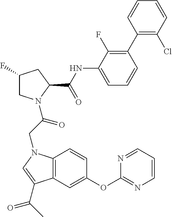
C1(F)CN(C(CN2C3=C(C=C(OC4=NC=CC=N4)C=C3)C(C(C)=O)=C2)=O)C(C(NC2=CC=CC(C3=C(Cl)C=CC=C3)=C2F)=O)C1
